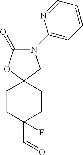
C1CC(C=O)(F)CCC12OC(=O)N(C1=CC=CC=N1)C2
